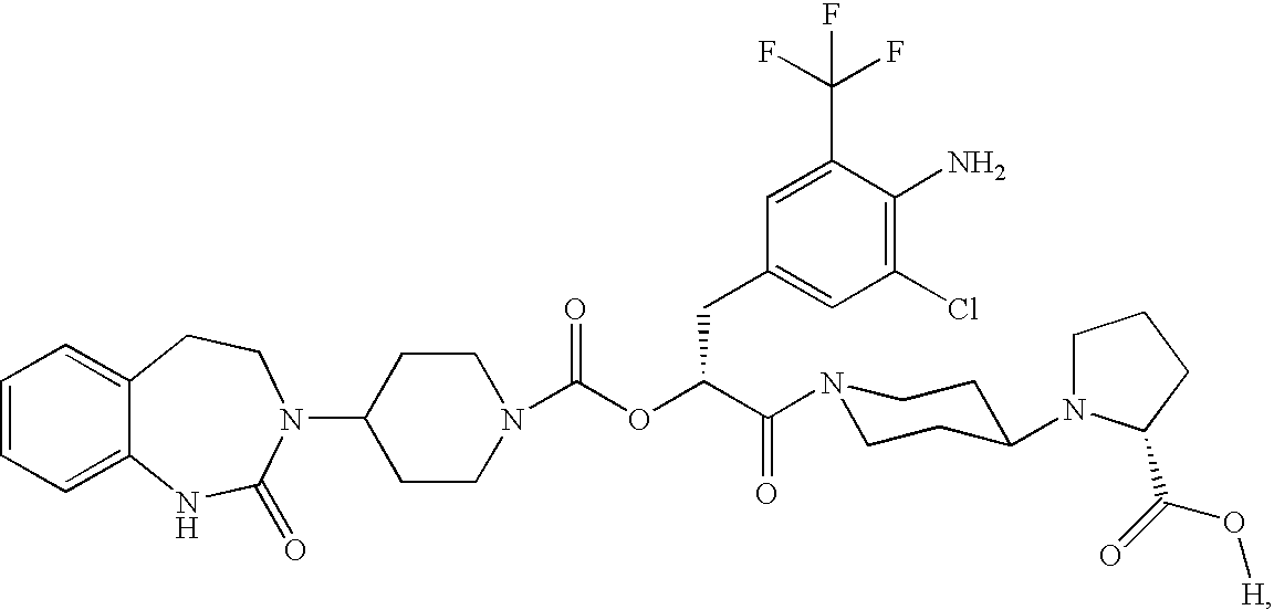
C1=CC=C2C(=C1)CCN(C1CCN(C(OC(C(=O)N3CCC(N4CCCC4C(=O)O[H])CC3)CC3=CC(Cl)=C(N)C(C(F)(F)F)=C3)=O)CC1)C(=O)N2
